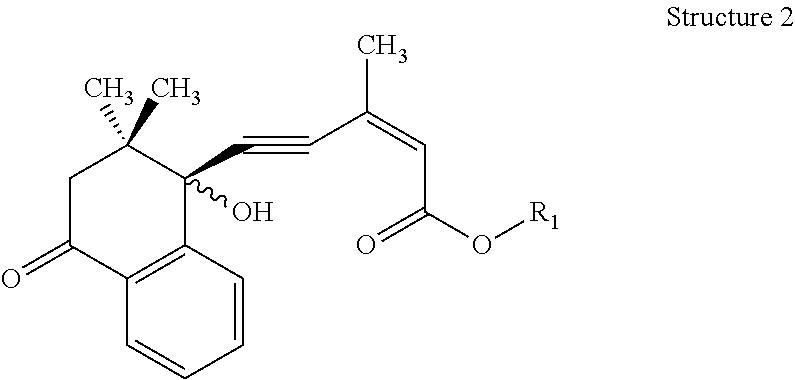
C1=CC2=C(C=C1)C(=O)CC(C)(C)C2(O)C#CC(=CC(O[R1])=O)C
